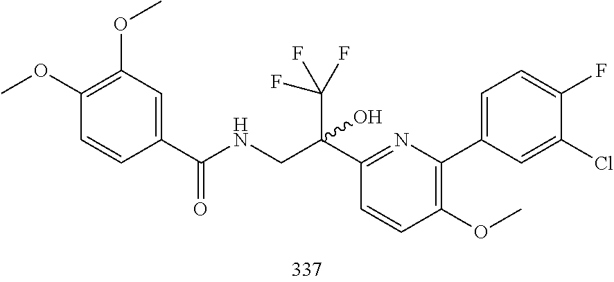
C1(Cl)=CC(C2=C(OC)C=CC(C(CNC(C3=CC(OC)=C(OC)C=C3)=O)(O)C(F)(F)F)=N2)=CC=C1F
